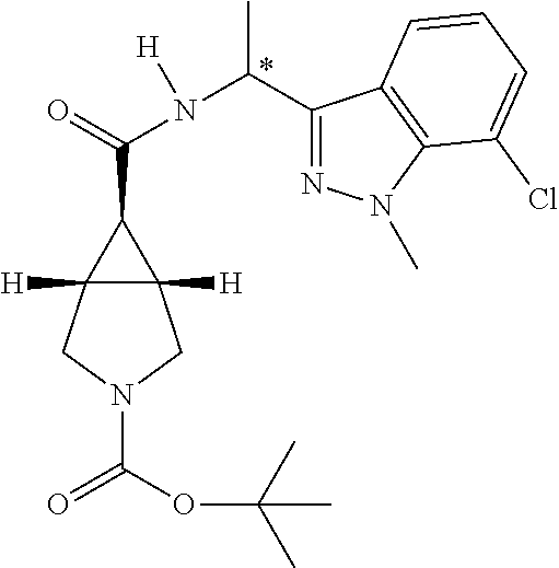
C12([H])C([H])(C1C(=O)N(C(C1=NN(C)C3=C1C=CC=C3Cl)C)[H])CN(C(OC(C)(C)C)=O)C2
